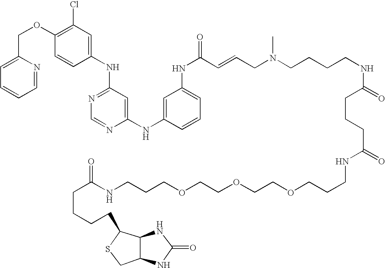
N(C1=NC=NC(NC2=CC(NC(=O)C=CCN(CCCCNC(=O)CCCC(=O)NCCCOCCOCCOCCCNC(CCCCC3SCC4C3NC(=O)N4)=O)C)=CC=C2)=C1)C1=CC(Cl)=C(OCC2=CC=CC=N2)C=C1
